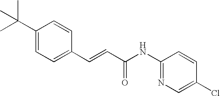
C(=CC(=O)NC1=NC=C(Cl)C=C1)C1=CC=C(C(C)(C)C)C=C1
